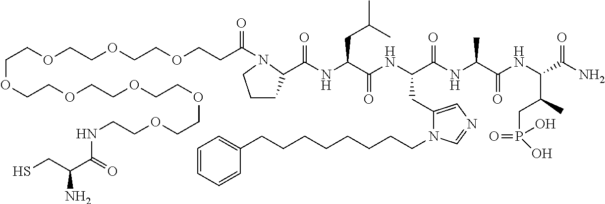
C(COCCOCCOCCC(=O)N1C(C(NC(C(NC(C(NC(C(NC(C(N)=O)C(CP(=O)(O)O)C)=O)C)=O)CC2=CN=CN2CCCCCCCCC2=CC=CC=C2)=O)CC(C)C)=O)CCC1)OCCOCCOCCOCCOCCNC(C(CS)N)=O
